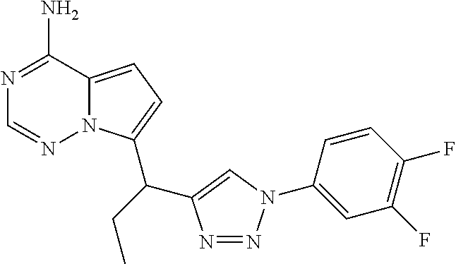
C12=CC=C(C(CC)C3=CN(C4=CC(F)=C(F)C=C4)N=N3)N1N=CN=C2N
